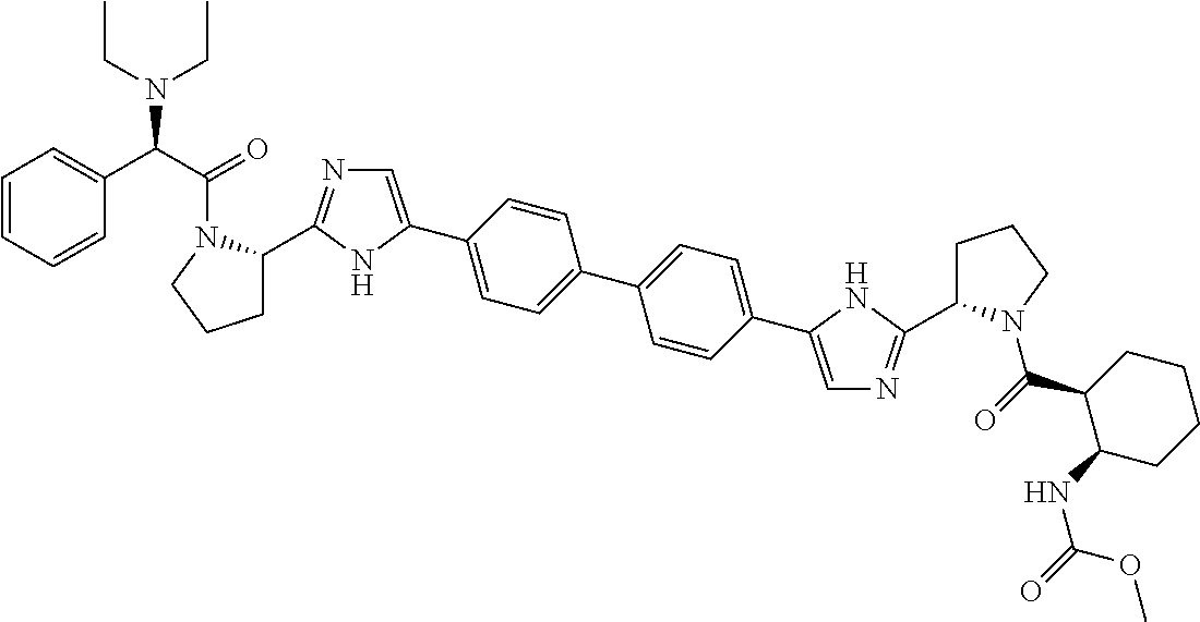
C1(C2=CN=C(C3CCCN3C(=O)C3C(NC(=O)OC)CCCC3)N2)=CC=C(C2=CC=C(C3=CN=C(C4CCCN4C(C(C4=CC=CC=C4)N(CC)CC)=O)N3)C=C2)C=C1
